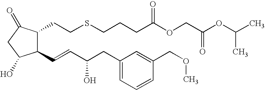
C1(C=CC(CC2=CC=CC(COC)=C2)O)C(CCSCCCC(OCC(OC(C)C)=O)=O)C(=O)CC1O
